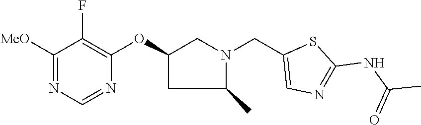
C1(OC2=C(F)C([MeO])=NC=N2)CC(C)N(CC2=CN=C(NC(=O)C)S2)C1
